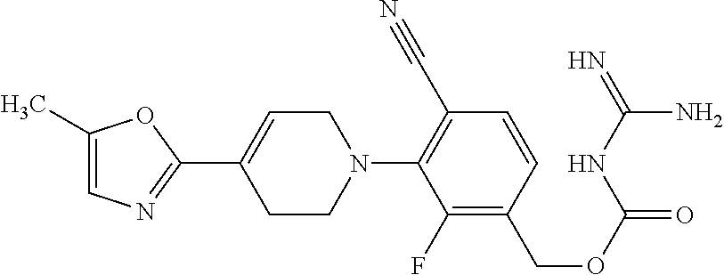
C1(C2=CCN(C3=C(C#N)C=CC(COC(=O)NC(=N)N)=C3F)CC2)=NC=C(C)O1
